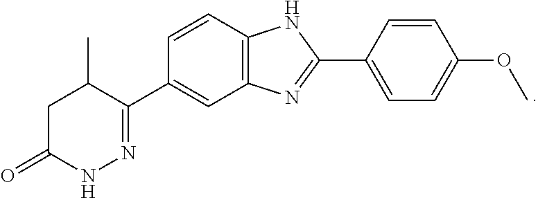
C12=C(C=CC(C3=NNC(=O)CC3C)=C1)NC(C1=CC=C(OC)C=C1)=N2
